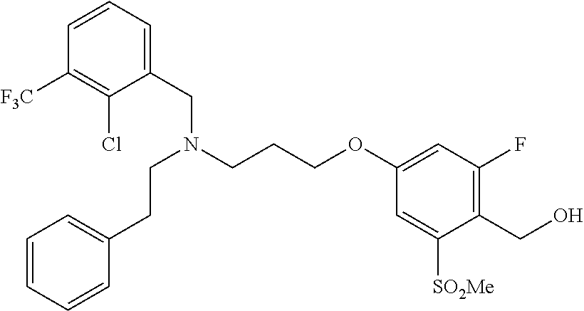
C1(CN(CCCOC2=CC(F)=C(CO)C([SO2Me])=C2)CCC2=CC=CC=C2)=CC=CC([F3C])=C1Cl
